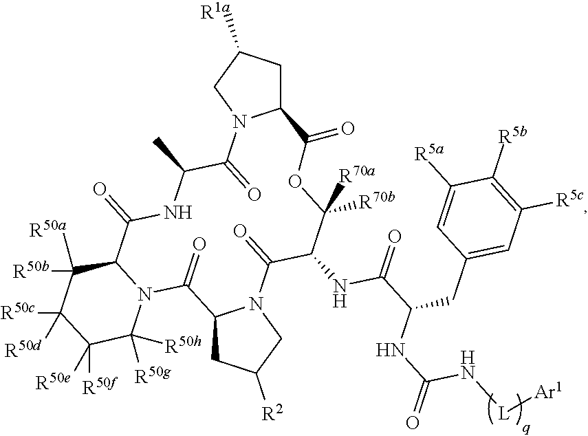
C12CC([R1a])CN1C(=O)C(C)NC(=O)C1N(C([R50g])([R50h])C([R50e])([R50f])C([R50c])([R50d])C1([R50b])[R50a])C(=O)C1CC([R2])CN1C(=O)C(NC(=O)C(CC1=CC([R5c])=C([R5b])C([R5a])=C1)NC(N[L][Ar1])=O)C([R70b])([R70a])OC2=O
